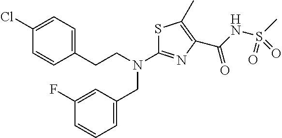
C1=C(F)C=CC=C1CN(C1=NC(C(NS(C)(=O)=O)=O)=C(C)S1)CCC1=CC=C(Cl)C=C1
